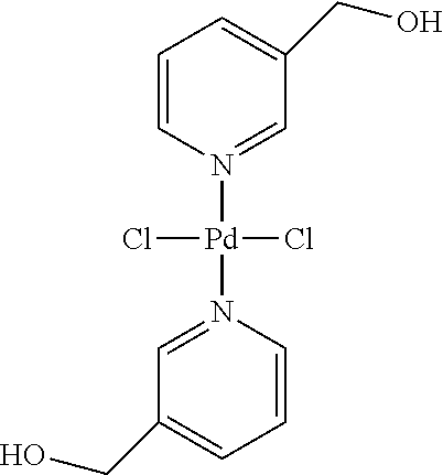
C1=CN([Pd](N2=CC(CO)=CC=C2)(Cl)Cl)=CC(CO)=C1
